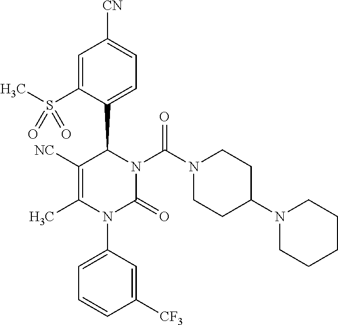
C1=C(S(C)(=O)=O)C(C2N(C(N3CCC(N4CCCCC4)CC3)=O)C(=O)N(C3=CC=CC([CF3])=C3)C(C)=C2[NC])=CC=C1[CN]
